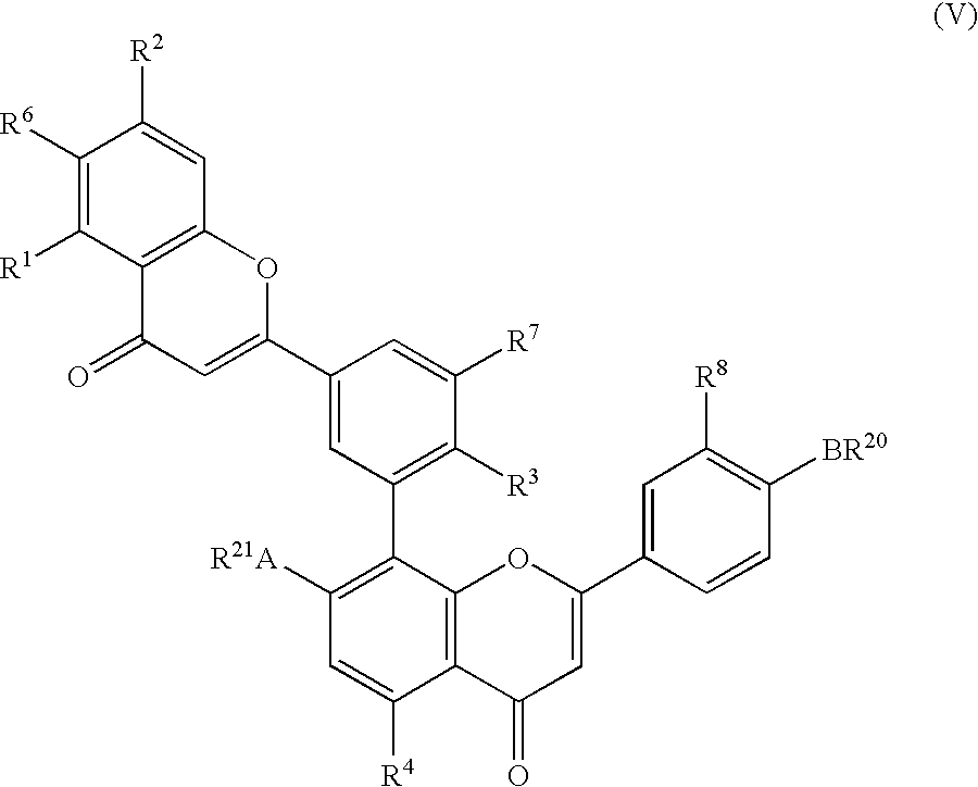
C1([R6])=C([R1])C2=C(C=C1[R2])OC(C1=CC(C3=C([R21A])C=C([R4])C4=C3OC(C3=CC([R8])=C([BR20])C=C3)=CC4=O)=C([R3])C([R7])=C1)=CC2=O
